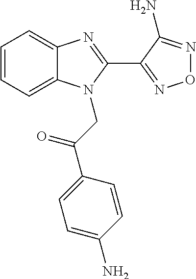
C1=CC=C2C(=C1)N=C(C1=NON=C1N)N2CC(C1=CC=C(N)C=C1)=O
